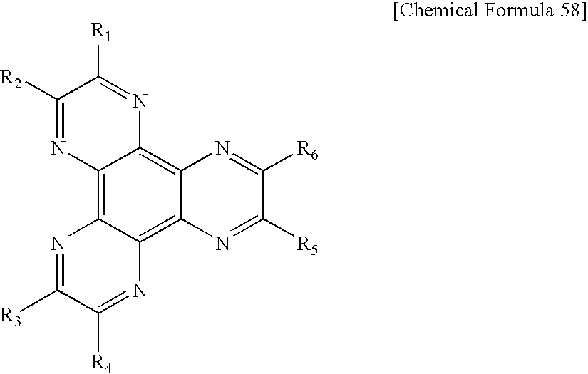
C12=C3C(=C4C(=C1N=C([R1])C([R2])=N2)N=C([R6])C([R5])=N4)N=C([R4])C([R3])=N3
